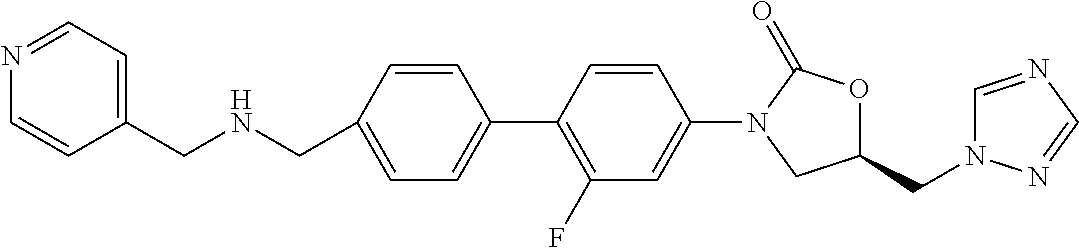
C1=CC(CNCC2=CC=NC=C2)=CC=C1C1=C(F)C=C(N2CC(CN3C=NC=N3)OC2=O)C=C1
